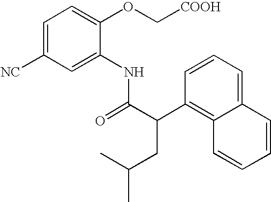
C1=CC=C2C(=C1C(C(=O)NC1=CC([NC])=CC=C1OC[COOH])CC(C)C)C=CC=C2
